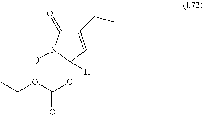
C1(CC)=CC(OC(=O)OCC)([H])N([Q])C1=O
